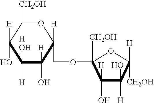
O1C([CH2OH])([H])C([H])(O)C(O)([H])C([H])(O)C1([H])COC1([CH2OH])C(O)([H])C([H])(O)C([H])([CH2OH])O1
